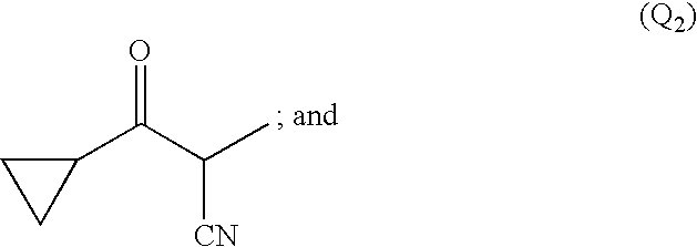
C1(C(C(C)[CN])=O)CC1
